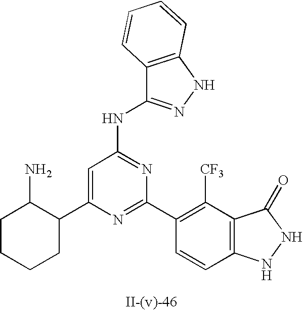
C1=C(C2C(N)CCCC2)N=C(C2=C([CF3])C3=C(C=C2)NNC3=O)N=C1NC1=NNC2=C1C=CC=C2
